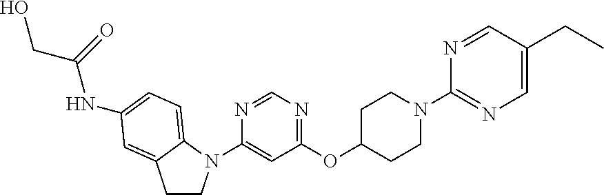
N1=CN=C(OC2CCN(C3=NC=C(CC)C=N3)CC2)C=C1N1CCC2=CC(NC(=O)CO)=CC=C12
